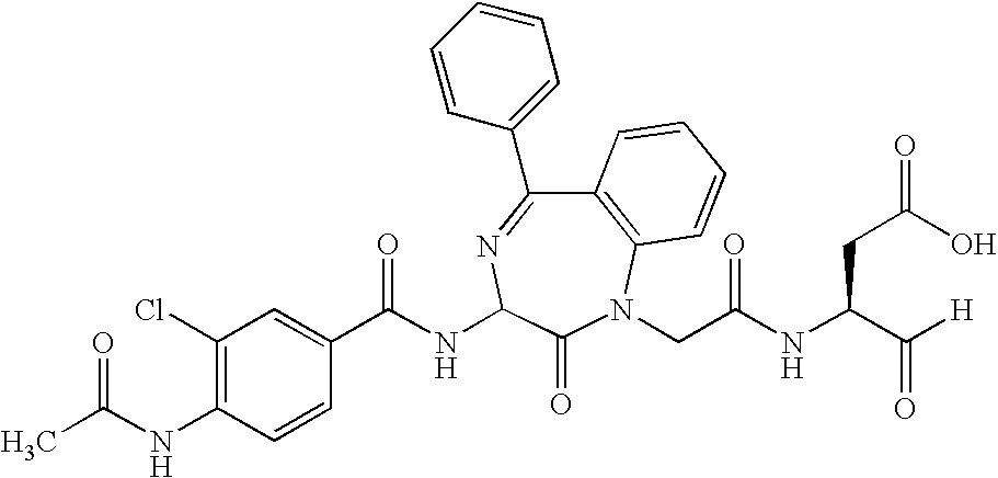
C1(C(NC2N=C(C3=CC=CC=C3)C3=C(N(CC(NC(C([H])=O)CC(=O)O)=O)C2=O)C=CC=C3)=O)=CC(Cl)=C(NC(C)=O)C=C1
